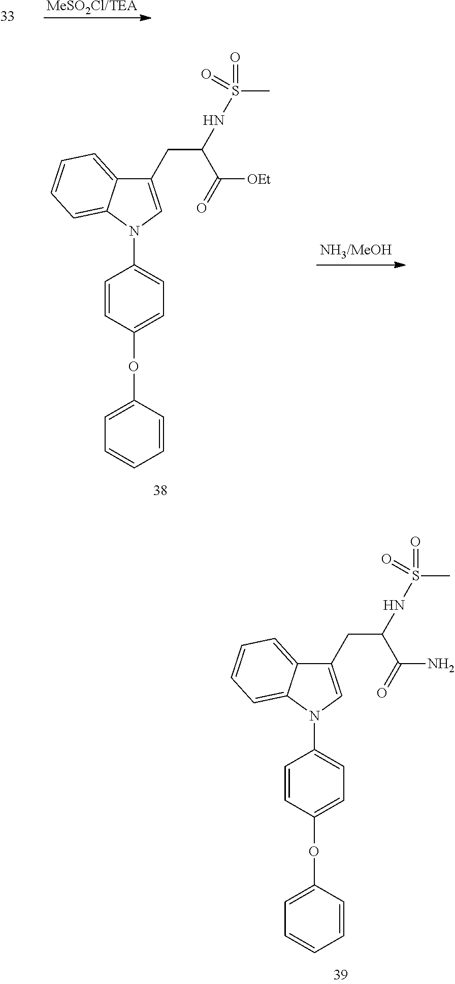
C1=CC(OC2=CC=CC=C2)=CC=C1N1C=C(CC(C(=O)N)NS(C)(=O)=O)C2=CC=CC=C12.[MeSO2Cl/TEA].C1=CC(OC2=CC=CC=C2)=CC=C1N1C=C(CC(C(=O)[OEt])NS(C)(=O)=O)C2=CC=CC=C12
